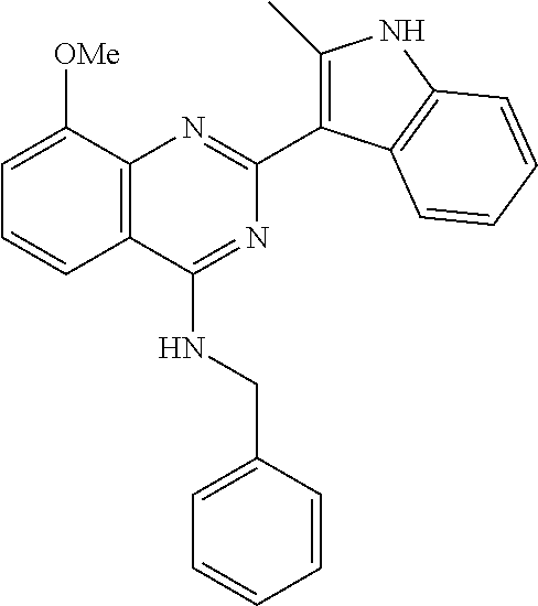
C12=C(C([OMe])=CC=C1)N=C(C1=C(C)NC3=C1C=CC=C3)N=C2NCC1=CC=CC=C1
